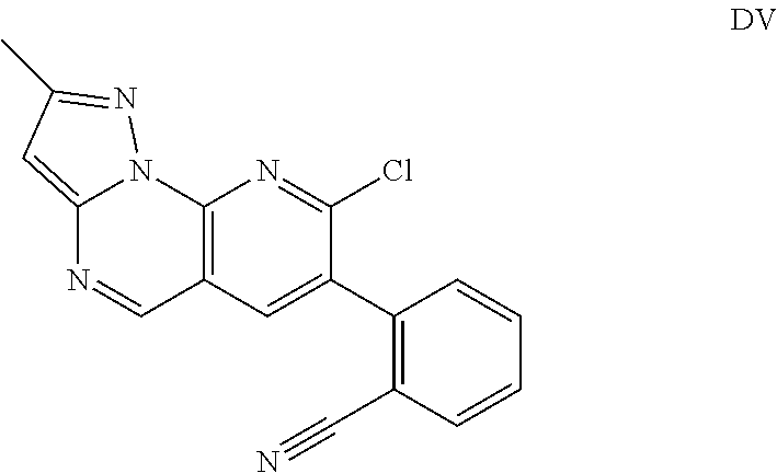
C12=C(C=C(C3=C(C#N)C=CC=C3)C(Cl)=N1)C=NC1=CC(C)=NN21
